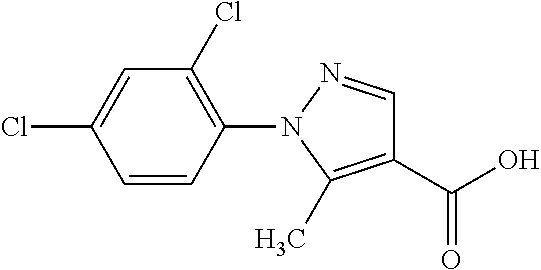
C1(C(O)=O)=C(C)N(C2=C(Cl)C=C(Cl)C=C2)N=C1
